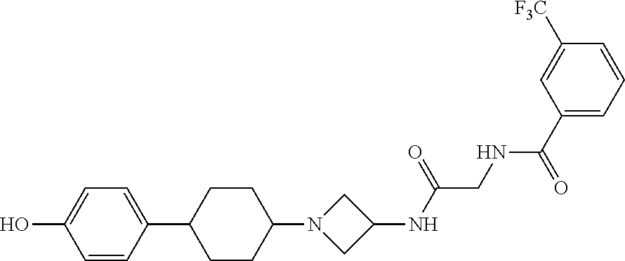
C1(C2CCC(N3CC(NC(CNC(=O)C4=CC=CC([F3C])=C4)=O)C3)CC2)=CC=C(O)C=C1
